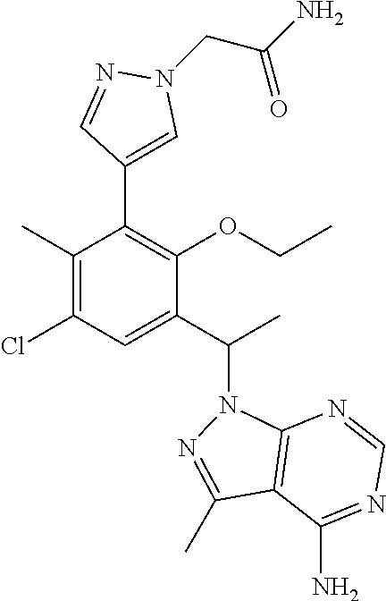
C1(C)=C(Cl)C=C(C(C)N2N=C(C)C3=C2N=CN=C3N)C(OCC)=C1C1=CN(CC(N)=O)N=C1
